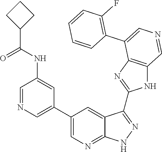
C1=NC=C(C2=CN=C3C(=C2)C(C2=NC4=C(N2)C=NC=C4C2=C(F)C=CC=C2)=NN3)C=C1NC(C1CCC1)=O
